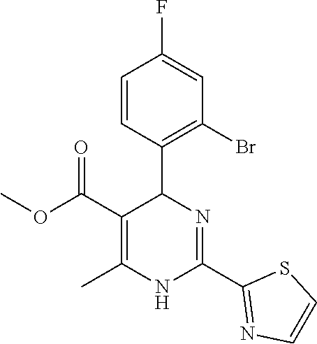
COC(C1=C(C)NC(C2=NC=CS2)=NC1C1=C(Br)C=C(F)C=C1)=O
